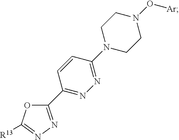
C1(C2=NN=C(N3CCN(O[Ar])CC3)C=C2)=NN=C([R13])O1
